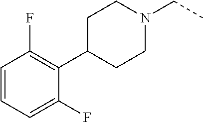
C1(C2CCN(CC)CC2)=C(F)C=CC=C1F
